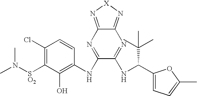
C1(Cl)=C([SO2]N(C)C)C(O)=C(NC2=NC3=N[X]N=C3N=C2NC(C2=CC=C(C)O2)C(C)(C)C)C=C1
